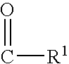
O=C[R1]
